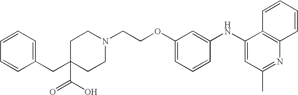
N1(CCOC2=CC=CC(NC3=CC(C)=NC4=C3C=CC=C4)=C2)CCC(CC2=CC=CC=C2)(C(=O)O)CC1
